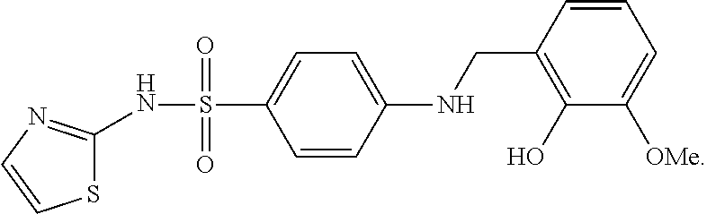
N(S(=O)(=O)C1=CC=C(NCC2=C(O)C([OMe])=CC=C2)C=C1)C1=NC=CS1
